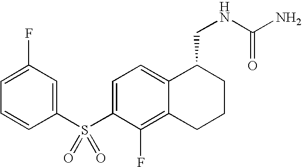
C1(S(C2=CC=C3C(=C2F)CCCC3CNC(N)=O)(=O)=O)=CC(F)=CC=C1
